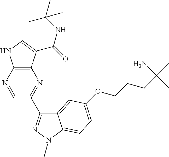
C12=C(N=CC(C3=NN(C)C4=CC=C(OCCCC(N)(C)C)C=C34)=N1)NC=C2C(=O)NC(C)(C)C
